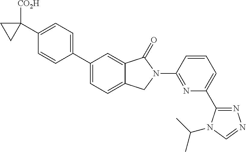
C1(C2([CO2H])CC2)=CC=C(C2=CC=C3C(=C2)C(=O)N(C2=NC(C4=NN=CN4C(C)C)=CC=C2)C3)C=C1
